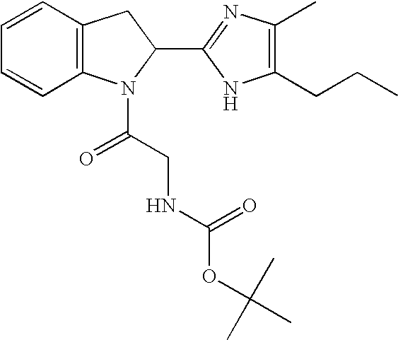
C12=C(C=CC=C1)CC(C1=NC(C)=C(CCC)N1)N2C(=O)CNC(=O)OC(C)(C)C
